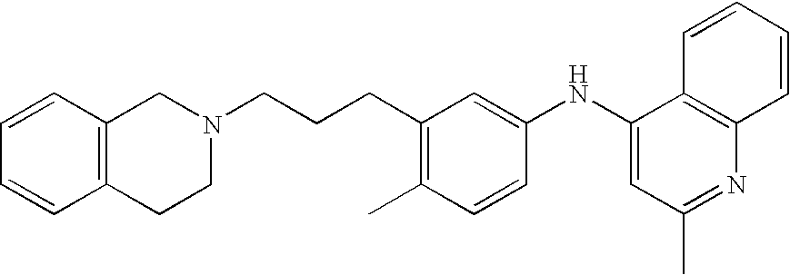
C1(NC2=CC(C)=NC3=C2C=CC=C3)=CC(CCCN2CC3=C(CC2)C=CC=C3)=C(C)C=C1
